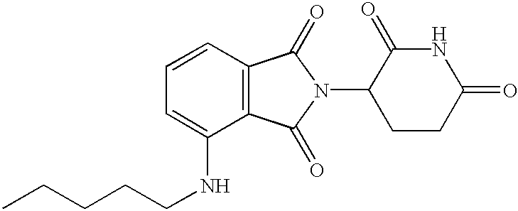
N1C(=O)CCC(N2C(=O)C3=C(C2=O)C(NCCCCC)=CC=C3)C1=O
